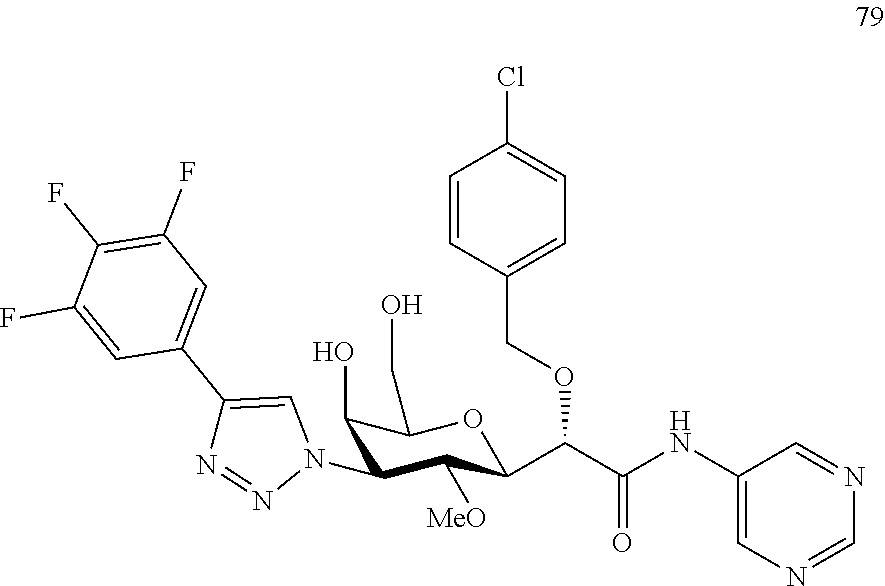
C1(O)C(N2C=C(C3=CC(F)=C(F)C(F)=C3)N=N2)C([MeO])C(C(C(NC2=CN=CN=C2)=O)OCC2=CC=C(Cl)C=C2)OC1CO
